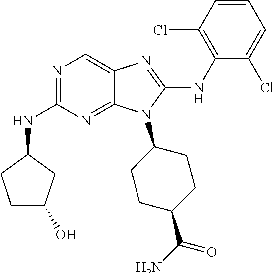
N1=C(NC2CCC(O)C2)N=C2C(=C1)N=C(NC1=C(Cl)C=CC=C1Cl)N2C1CCC(C(N)=O)CC1
